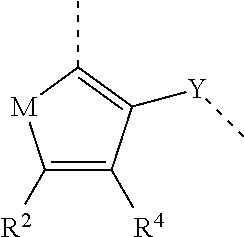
C1([R2])=C([R4])C([Y]C)=C(C)[M]1
